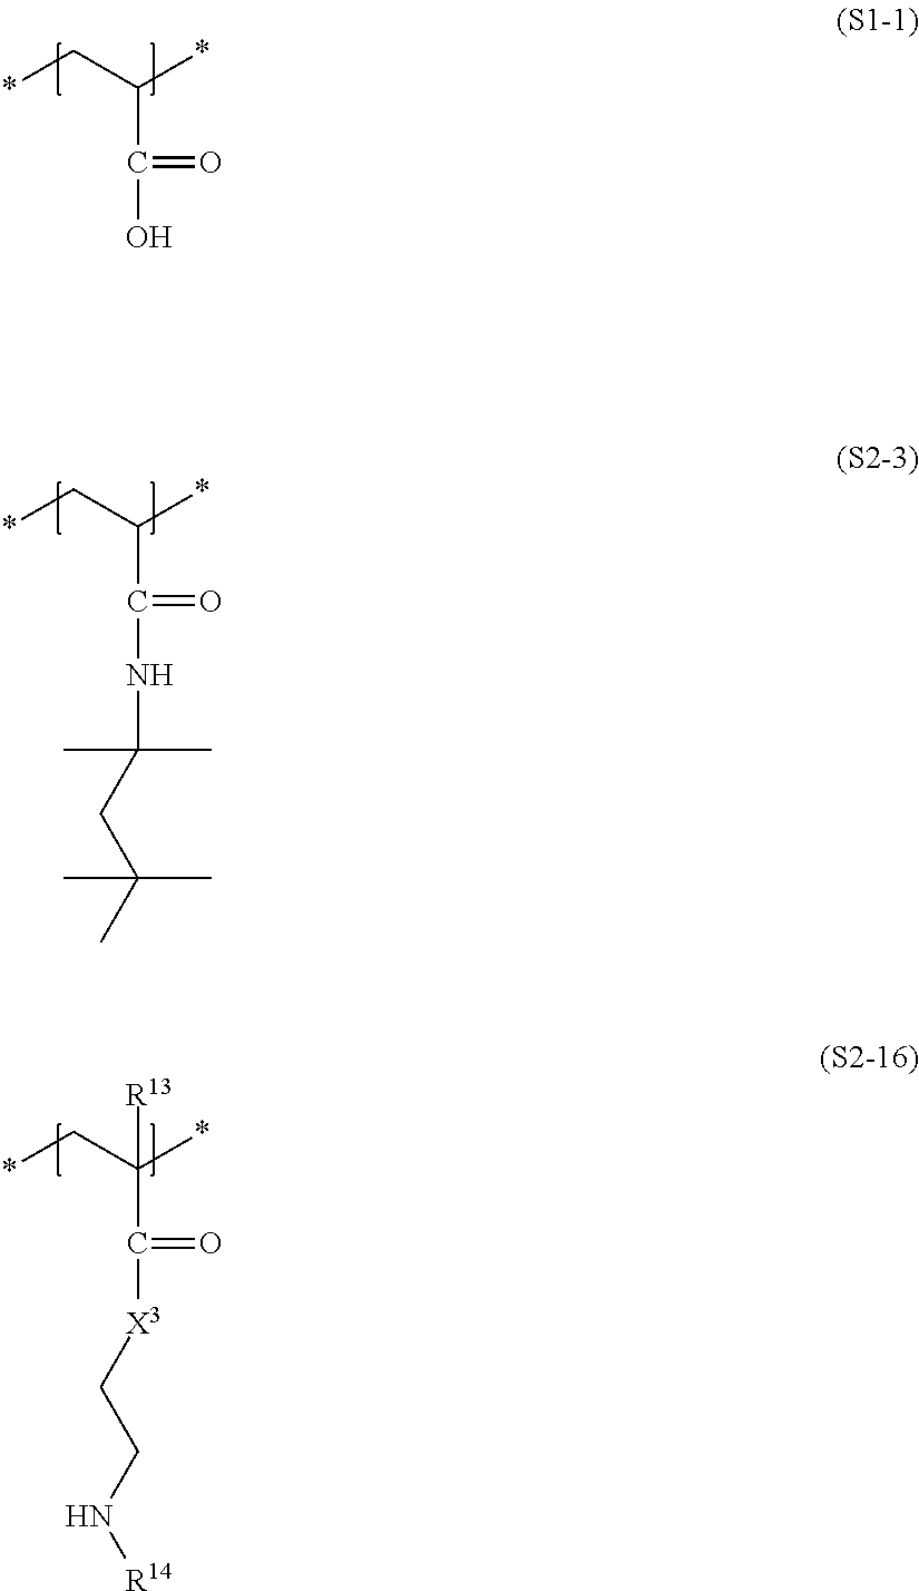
*CC(*)C(=O)O.*CC(*)C(=O)NC(C)(C)CC(C)(C)C.*CC(*)(C(=O)[X3]CCN[R14])[R13]
